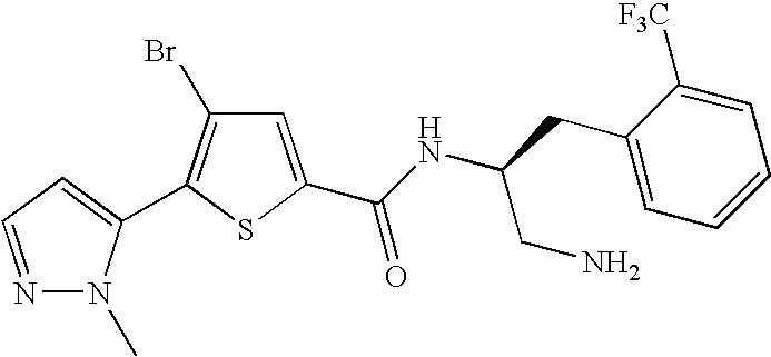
N1=CC=C(C2=C(Br)C=C(C(NC(CC3=CC=CC=C3[F3C])CN)=O)S2)N1C
